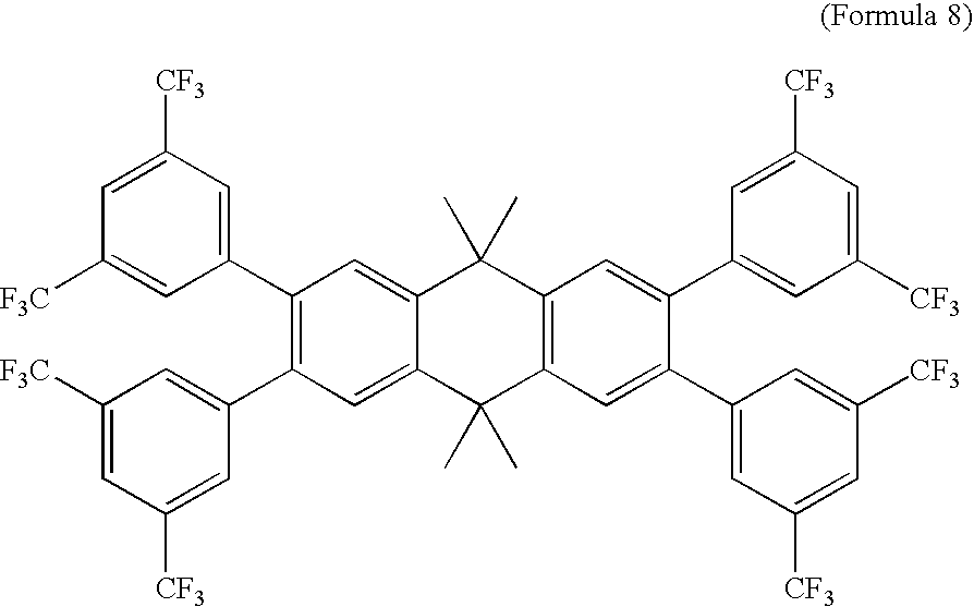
C1(C2=CC([CF3])=CC([F3C])=C2)=C(C2=CC([F3C])=CC([CF3])=C2)C=C2C(=C1)C(C)(C)C1=C(C2(C)C)C=C(C2=CC([CF3])=CC([CF3])=C2)C(C2=CC([CF3])=CC([CF3])=C2)=C1
